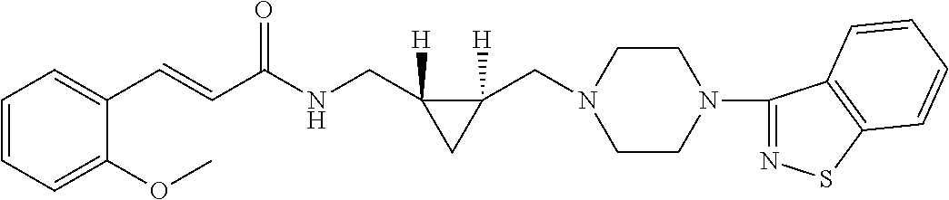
C1(C=CC(NCC2([H])C(CN3CCN(C4=NSC5=C4C=CC=C5)CC3)([H])C2)=O)=CC=CC=C1OC
